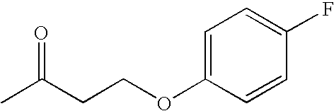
C(CCOC1=CC=C(F)C=C1)(C)=O
